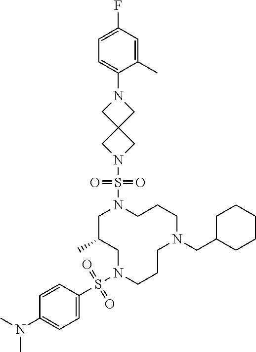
C1C(C)CN(S(C2=CC=C(N(C)C)C=C2)(=O)=O)CCCN(CC2CCCCC2)CCCN1S(N1CC2(C1)CN(C1=CC=C(F)C=C1C)C2)(=O)=O
